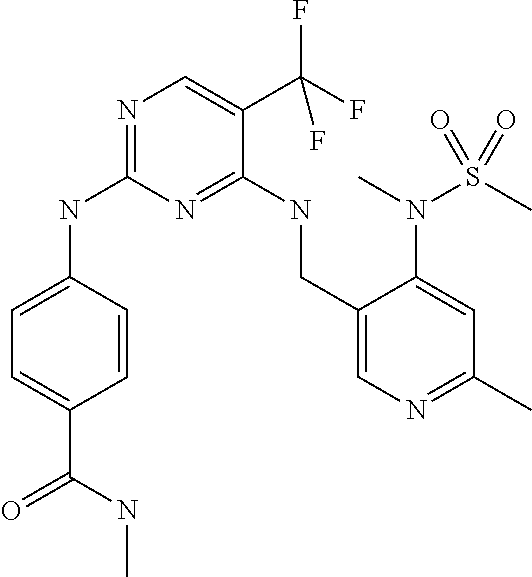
C1=CC(NC2=NC=C(C(F)(F)F)C(NCC3=CN=C(C)C=C3N(S(C)(=O)=O)C)=N2)=CC=C1C(NC)=O
